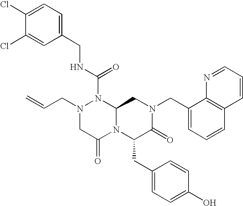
N(C(=O)N1N(CC=C)CC(=O)N2C1CN(CC1=CC=CC3=C1N=CC=C3)C(=O)C2CC1=CC=C(O)C=C1)CC1=CC=C(Cl)C(Cl)=C1
